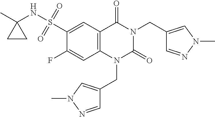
C1(F)=CC2=C(C=C1S(NC1(C)CC1)(=O)=O)C(=O)N(CC1=CN(C)N=C1)C(=O)N2CC1=CN(C)N=C1
